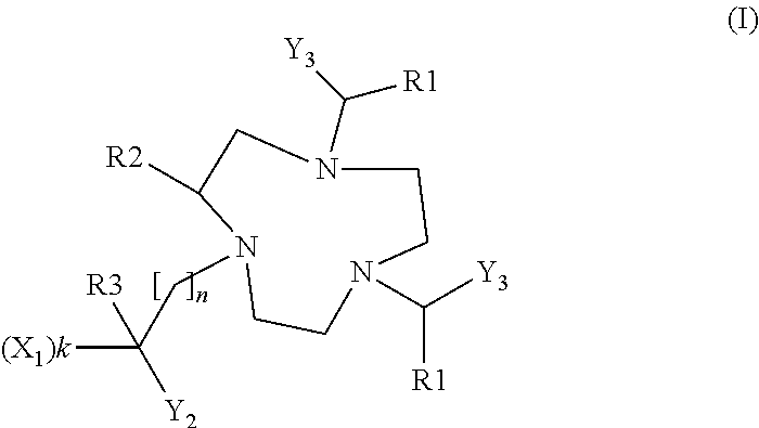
C1CN(C([Y3])[R1])CCN(C([Y3])[R1])CC([R2])N1CC([(X1)k])([Y2])[R3]
